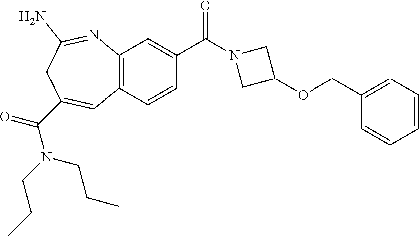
C12=C(C=CC(C(N3CC(OCC4=CC=CC=C4)C3)=O)=C1)C=C(C(N(CCC)CCC)=O)CC(N)=N2
